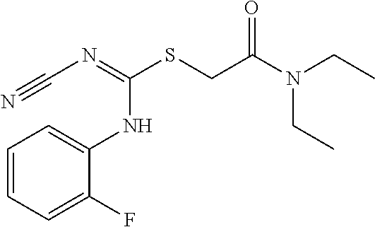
N#CN=C(SCC(N(CC)CC)=O)NC1=CC=CC=C1F
